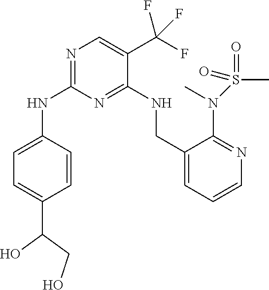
C1=C(NC2=NC=C(C(F)(F)F)C(NCC3=CC=CN=C3N(S(C)(=O)=O)C)=N2)C=CC(C(O)CO)=C1
